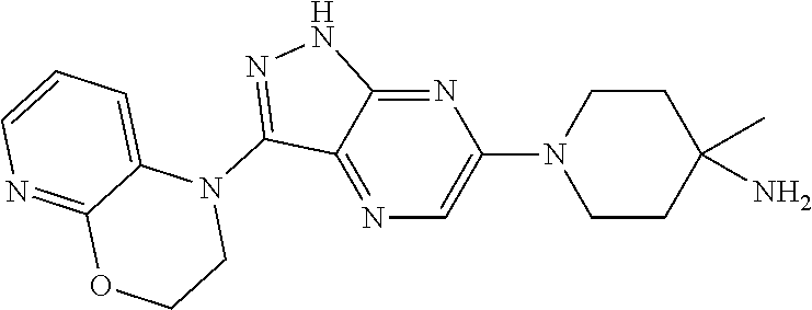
N1(C2=NNC3=NC(N4CCC(N)(C)CC4)=CN=C23)C2=CC=CN=C2OCC1
